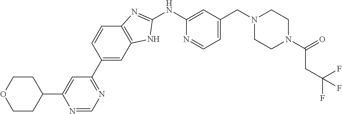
C1=CC(C2=NC=NC(C3CCOCC3)=C2)=CC2=C1N=C(NC1=CC(CN3CCN(C(CC(F)(F)F)=O)CC3)=CC=N1)N2
